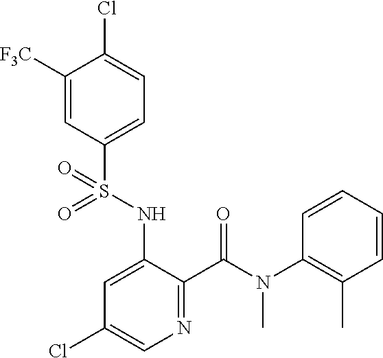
C1([F3C])=CC(S(NC2=CC(Cl)=CN=C2C(N(C2=C(C)C=CC=C2)C)=O)(=O)=O)=CC=C1Cl
